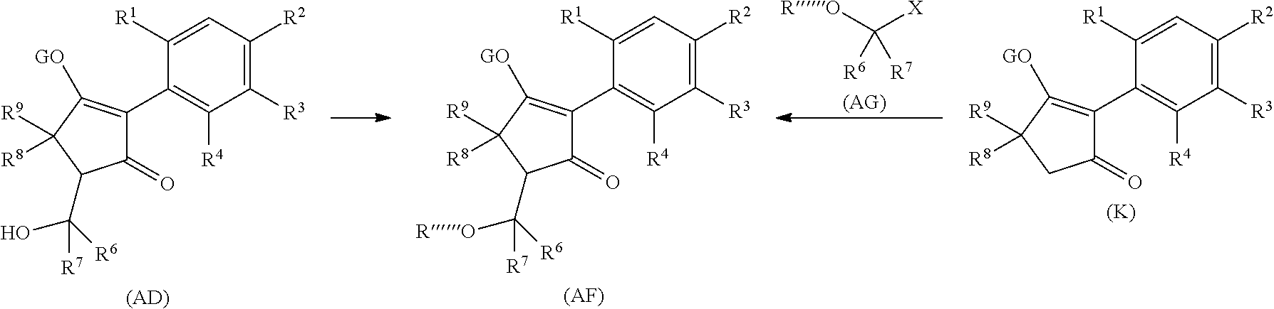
[RO]C([X])([R6])[R7].[(AG)].C1(=O)C(C2=C([R4])C([R3])=C([R2])C=C2[R1])=C([GO])C([R9])([R8])C1C(O)([R6])[R7].[(AD)].C1(=O)C(C2=C([R4])C([R3])=C([R2])C=C2[R1])=C([GO])C([R9])([R8])C1C([RO])([R6])[R7].[(AF)].C1(=O)C(C2=C([R4])C([R3])=C([R2])C=C2[R1])=C([GO])C([R9])([R8])C1.[(K)]
